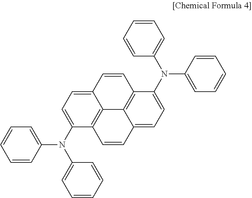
C12=CC=C(N(C3=CC=CC=C3)C3=CC=CC=C3)C3=C1C1=C(C(N(C4=CC=CC=C4)C4=CC=CC=C4)=CC=C1C=C3)C=C2
